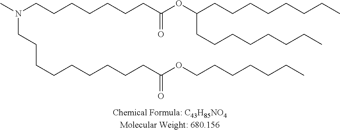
C(C(OC(CCCCCCCC)CCCCCCCC)=O)CCCCCCN(C)CCCCCCCCCC(OCCCCCCC)=O
